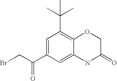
C1=C(C(CBr)=O)C=C2C(=C1C(C)(C)C)OCC(=O)N2
